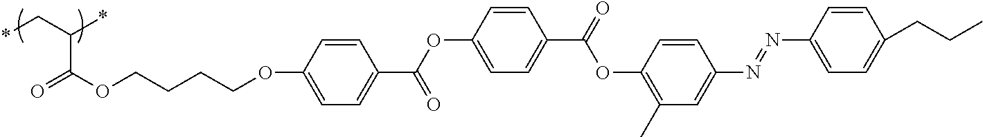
C1=CC(OCCCCOC(=O)C(C*)*)=CC=C1C(OC1=CC=C(C(=O)OC2=C(C)C=C(N=NC3=CC=C(CCC)C=C3)C=C2)C=C1)=O
